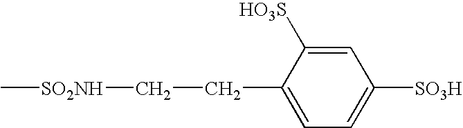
C1(CC[SO2NH]C)=CC=C([SO3H])C=C1[HO3S]
